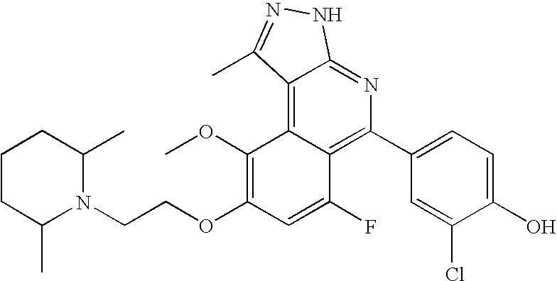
C1(C2=C3C(=C4C(=N2)NN=C4C)C(OC)=C(OCCN2C(C)CCCC2C)C=C3F)=CC=C(O)C(Cl)=C1
